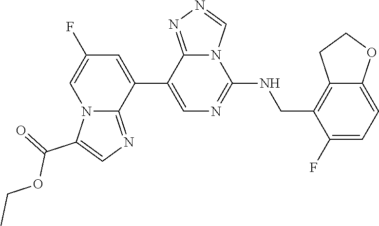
C12=C(CNC3=NC=C(C4=CC(F)=CN5C4=NC=C5C(OCC)=O)C4=NN=CN34)C(F)=CC=C1OCC2
